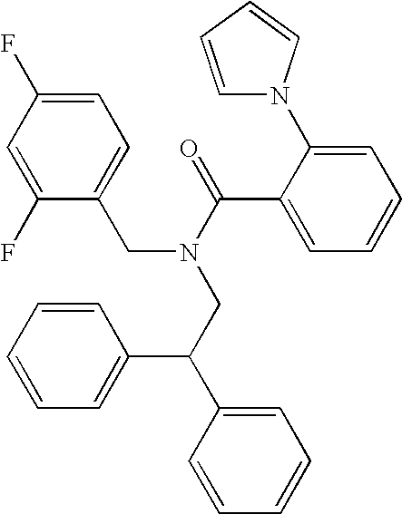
C1(F)=CC(F)=CC=C1CN(C(C1=CC=CC=C1N1C=CC=C1)=O)CC(C1=CC=CC=C1)C1=CC=CC=C1
